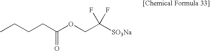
CCCCC(OCC([SO3Na])(F)F)=O
